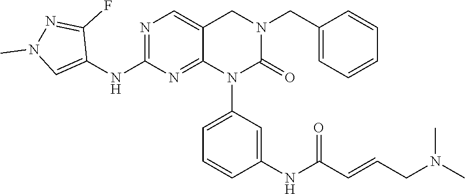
C1(NC2=NC=C3C(=N2)N(C2=CC=CC(NC(C=CCN(C)C)=O)=C2)C(=O)N(CC2=CC=CC=C2)C3)=CN(C)N=C1F
